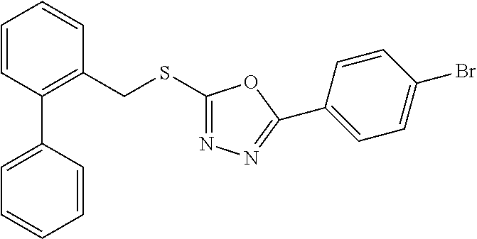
C1=CC(C2=CC=CC=C2)=C(CSC2=NN=C(C3=CC=C(Br)C=C3)O2)C=C1
